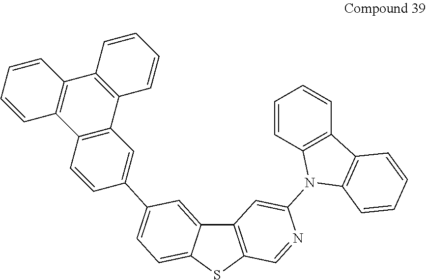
C12=C(SC3=CC=C(C4=CC5=C(C=C4)C4=C(C6=C5C=CC=C6)C=CC=C4)C=C13)C=NC(N1C3=C(C=CC=C3)C3=C1C=CC=C3)=C2
